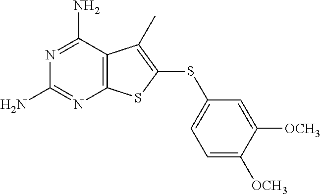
N1=C(N)C2=C(N=C1N)SC(SC1=CC=C([OCH3])C([OCH3])=C1)=C2C
